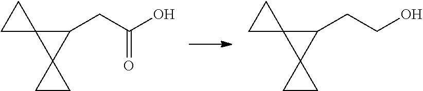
C1(CCO)C2(C13CC3)CC2.C1(CC(O)=O)C2(C13CC3)CC2
